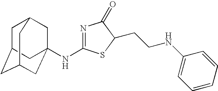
C1C2CC3CC(NC4=NC(=O)C(CCNC5=CC=CC=C5)S4)(CC1C3)C2
